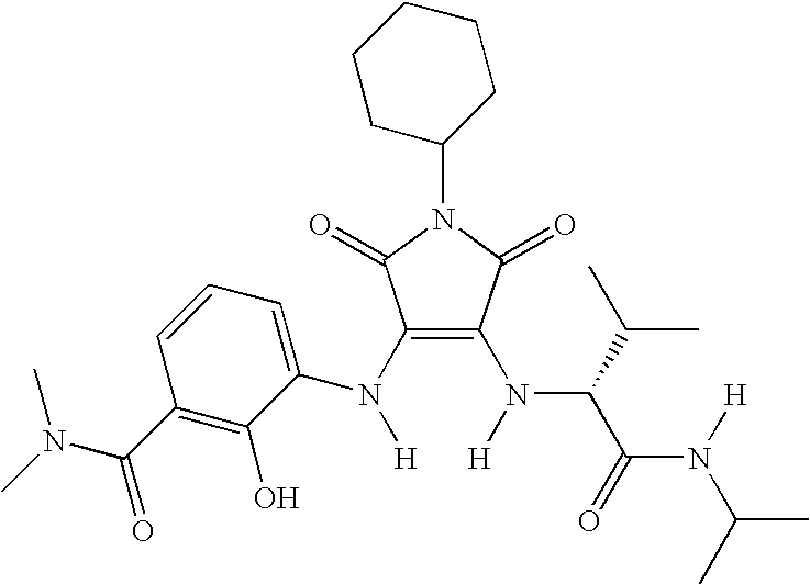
C1(N(C2=CC=CC(C(N(C)C)=O)=C2O)[H])=C(N([H])C(C(N([H])C(C)C)=O)C(C)C)C(=O)N(C2CCCCC2)C1=O
